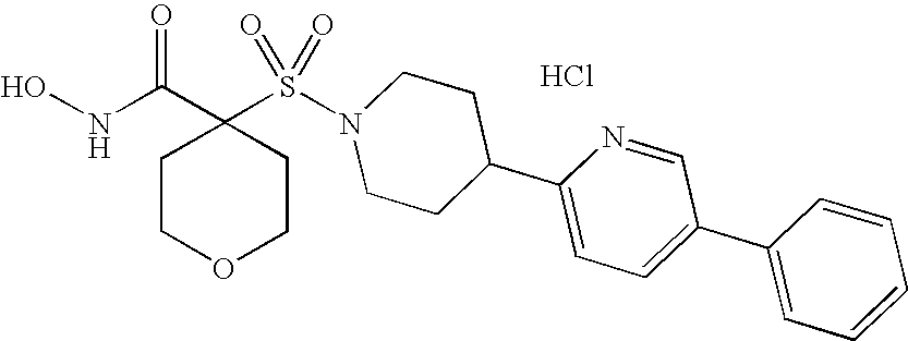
C1(S(N2CCC(C3=CC=C(C4=CC=CC=C4)C=N3)CC2)(=O)=O)(C(NO)=O)CCOCC1.Cl
